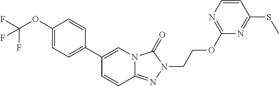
C1(OC(F)(F)F)=CC=C(C2=CN3C(=NN(CCOC4=NC=CC(SC)=N4)C3=O)C=C2)C=C1
